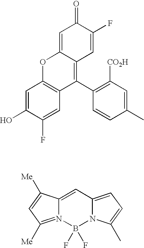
C1=C2C(=C(C3=C([CO2H])C=C(C)C=C3)C3=C(O2)C=C(O)C(F)=C3)C=C(F)C1=O.N12=C([Me])C=C([Me])C1=CC1=CC=C(C)N1B2(F)F
